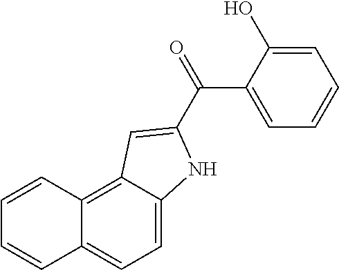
C1=C2C(=C3C(=C1)C=CC=C3)C=C(C(=O)C1=CC=CC=C1O)N2
